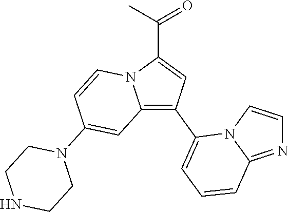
C(C1=CC(C2=CC=CC3=NC=CN23)=C2N1C=CC(N1CCNCC1)=C2)(C)=O
